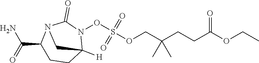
O(S(OCC(CCC(OCC)=O)(C)C)(=O)=O)N1C(=O)N2C(C(=O)N)CCC1([H])C2
